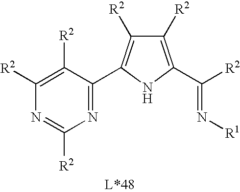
N1=C(C2=C([R2])C([R2])=C(C(=N[R1])[R2])N2)C([R2])=C([R2])N=C1[R2]
